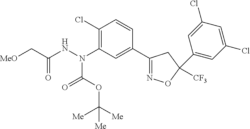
[MeO]CC(NN(C1=C(Cl)C=CC(C2=NOC([CF3])(C3=CC(Cl)=CC(Cl)=C3)C2)=C1)C(OC([Me])([Me])[Me])=O)=O
